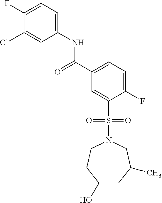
C1(F)=CC=C(NC(=O)C2=CC=C(F)C(S(=O)(=O)N3CCC(O)CC(C)C3)=C2)C=C1Cl
